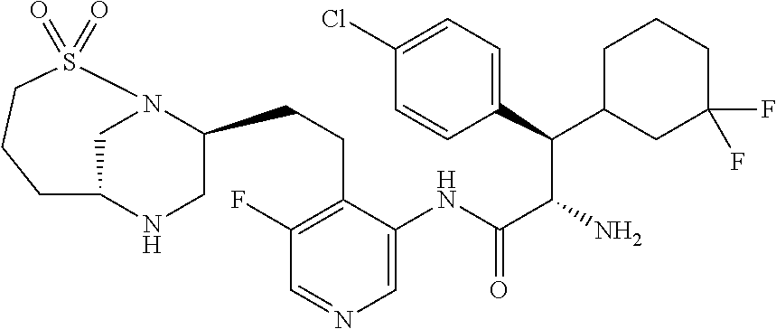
C1N2C(CCC3=C(F)C=NC=C3NC(C(N)C(C3=CC=C(Cl)C=C3)C3CC(F)(F)CCC3)=O)CNC1CCCS2(=O)=O
